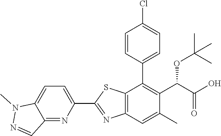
C1(C2=CC=C3C(=N2)C=NN3C)=NC2=C(S1)C(C1=CC=C(Cl)C=C1)=C(C(OC(C)(C)C)C(=O)O)C(C)=C2
